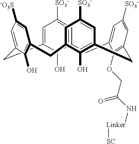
C12=CC([SO3-])=CC(=C1O)CC1=CC([SO3-])=CC(=C1OCC(=O)N[Linker][SC])CC1=C(O)C(=CC([SO3-])=C1)CC1=C(O)C(=CC([-O3S])=C1)C2
